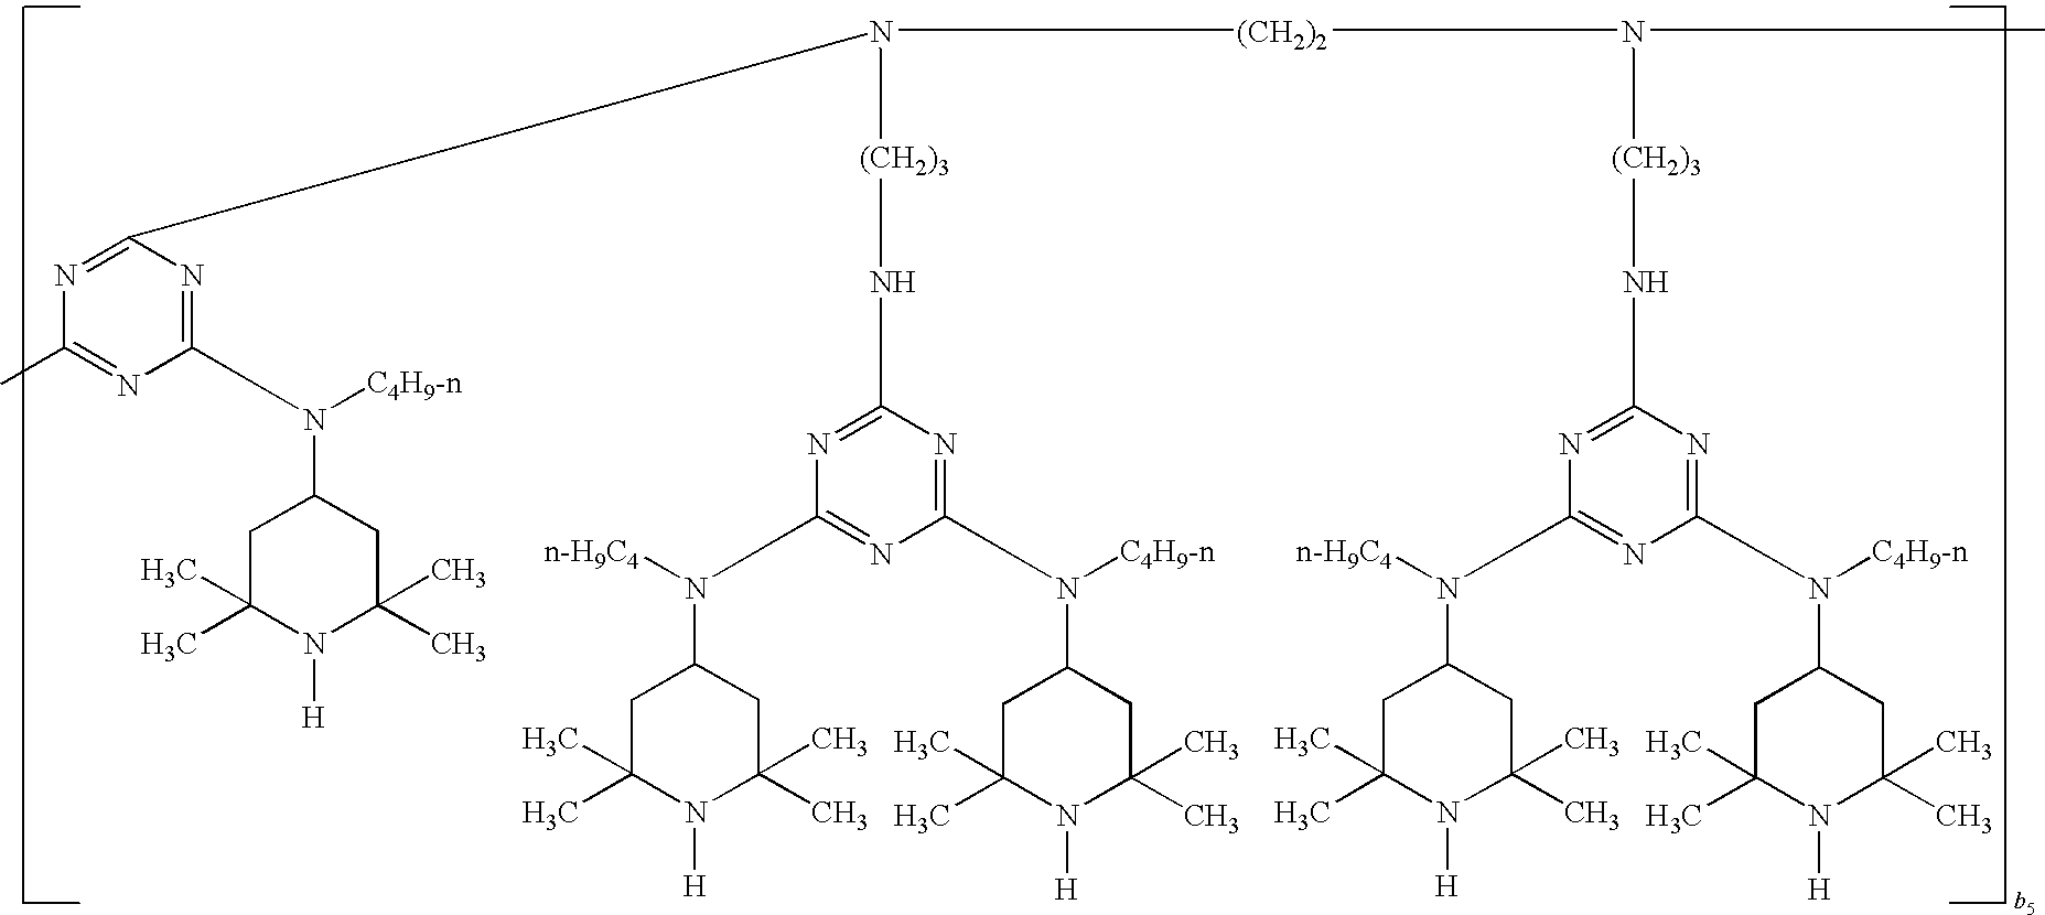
C1(C)=NC(N([C4H9-n])C2CC(C)(C)N([H])C(C)(C)C2)=NC(N([(CH2)3]NC2=NC(N([n-H9C4])C3CC(C)(C)N([H])C(C)(C)C3)=NC(N([C4H9-n])C3CC(C)(C)N([H])C(C)(C)C3)=N2)[(CH2)2]N([(CH2)3]NC2=NC(N([n-H9C4])C3CC(C)(C)N([H])C(C)(C)C3)=NC(N([C4H9-n])C3CC(C)(C)N([H])C(C)(C)C3)=N2)C)=N1
